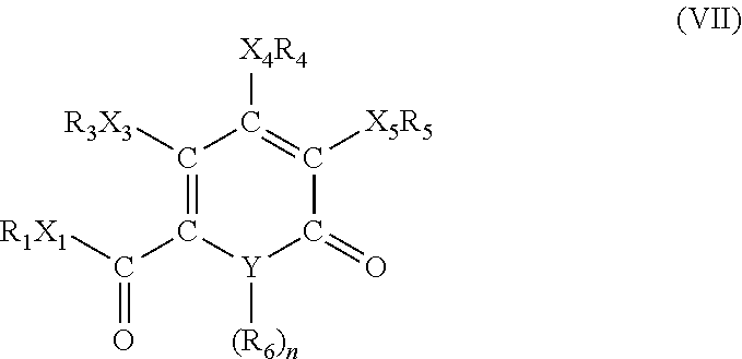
C1([R3X3])=C(C([R1X1])=O)[Y]([(R6)n])C(=O)C([X5R5])=C1[X4R4]
